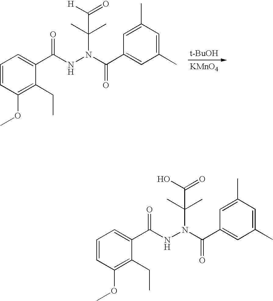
[t-BuOH].[KMnO4].C1(C)=CC(C(N(NC(C2=CC=CC(OC)=C2CC)=O)C(C)(C)C(=O)[H])=O)=CC(C)=C1.C1(C)=CC(C(N(NC(C2=CC=CC(OC)=C2CC)=O)C(C)(C)C(=O)O)=O)=CC(C)=C1
